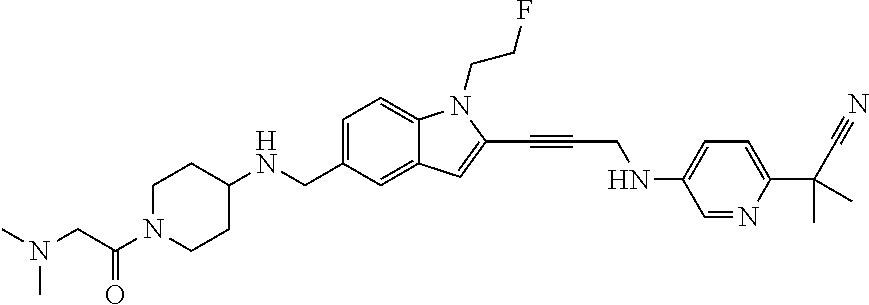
C1=C(CNC2CCN(C(CN(C)C)=O)CC2)C=C2C(=C1)N(CCF)C(C#CCNC1=CC=C(C(C#N)(C)C)N=C1)=C2
